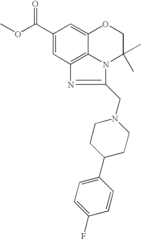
C1(C(OC)=O)=CC2=C3C(=C1)OCC(C)(C)N3C(CN1CCC(C3=CC=C(F)C=C3)CC1)=N2
